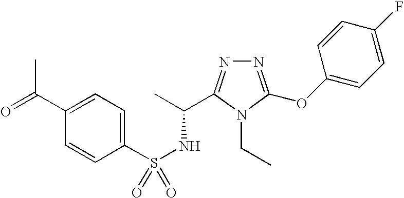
N1=C(OC2=CC=C(F)C=C2)N(CC)C(C(C)NS(=O)(C2=CC=C(C(=O)C)C=C2)=O)=N1
